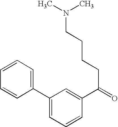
C1(C2=CC=CC=C2)=CC=CC(C(=O)CCCCN(C)C)=C1
